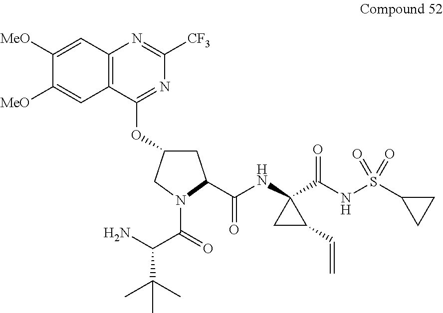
C1([MeO])=CC2=C(C=C1[MeO])N=C([CF3])N=C2OC1CC(C(NC2(C(NS(=O)(=O)C3CC3)=O)CC2C=C)=O)N(C(=O)C(N)C(C)(C)C)C1
